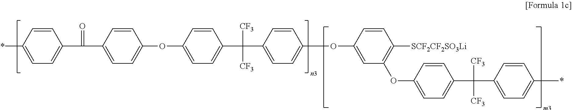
*C1=CC=C(C(C2=CC=C(OC3=CC=C(C([CF3])([CF3])C4=CC=C(OC5=CC(OC6=CC=C(C([CF3])([CF3])C7=CC=C(*)C=C7)C=C6)=C([SCF2CF2SO3Li])C=C5)C=C4)C=C3)C=C2)=O)C=C1
